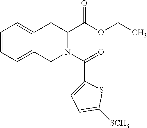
C1=CC=C2C(=C1)CC(C(OCC)=O)N(C(C1=CC=C([SCH3])S1)=O)C2
